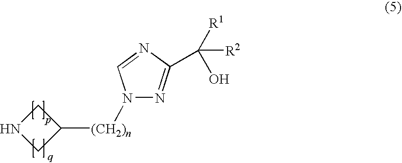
C1C([(CH2)n]N2C=NC(C([R1])(O)[R2])=N2)CN1
